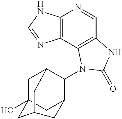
C12=C(C3=C(C=N1)NC(=O)N3C1C3CC4(O)CC1CC(C4)C3)N=CN2
